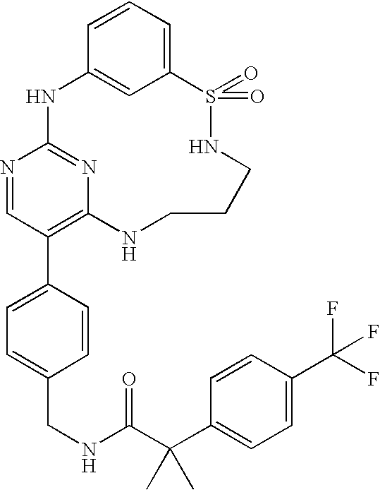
C12=CC=CC(=C1)NC1=NC(=C(C3=CC=C(CNC(C(C4=CC=C(C(F)(F)F)C=C4)(C)C)=O)C=C3)C=N1)NCCCNS2(=O)=O
